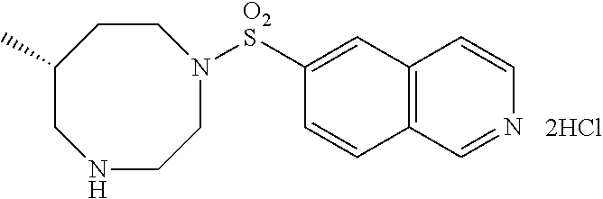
C1([O2S]N2CCNCC(C)CC2)=CC2=C(C=C1)C=NC=C2.[2HCl]
